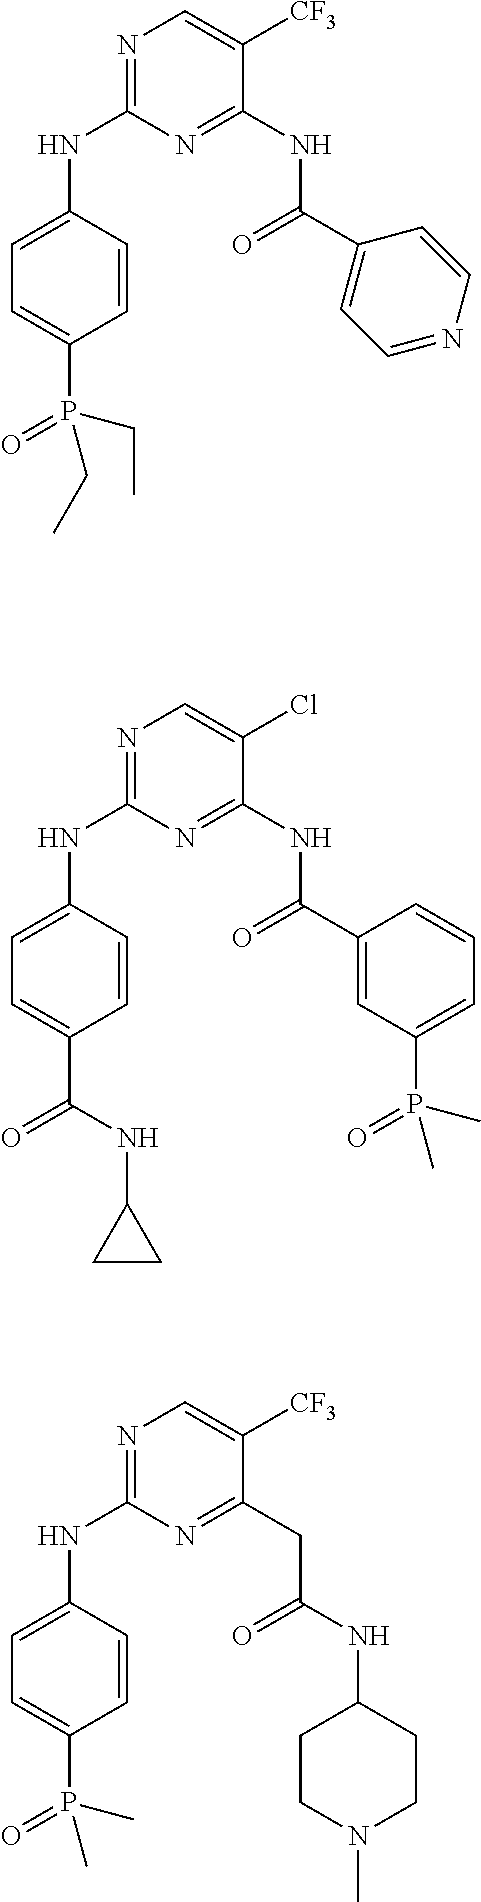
N1=C(NC2=CC=C(P(=O)(CC)CC)C=C2)N=C(NC(=O)C2=CC=NC=C2)C([CF3])=C1.N1=C(NC2=CC=C(P(=O)(C)C)C=C2)N=C(CC(=O)NC2CCN(C)CC2)C([CF3])=C1.N1=C(NC2=CC=C(C(=O)NC3CC3)C=C2)N=C(NC(=O)C2=CC(P(=O)(C)C)=CC=C2)C(Cl)=C1
